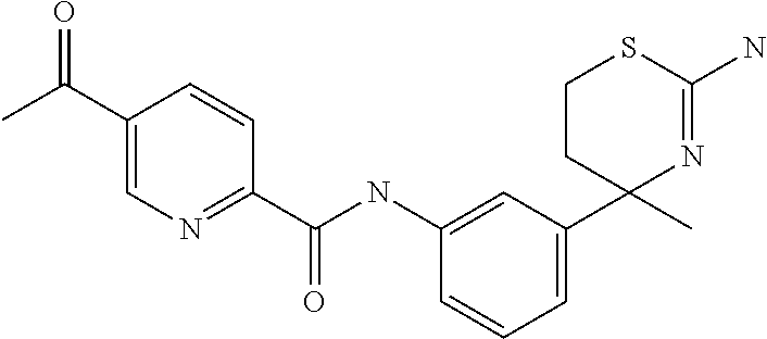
C1(NC(C2=NC=C(C(C)=O)C=C2)=O)=CC(C2(C)N=C(N)SCC2)=CC=C1
